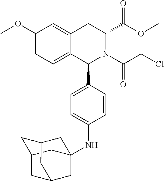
C12=CC=C(OC)C=C1CC(C(OC)=O)N(C(CCl)=O)C2C1=CC=C(NC23CC4CC(CC(C4)C2)C3)C=C1
